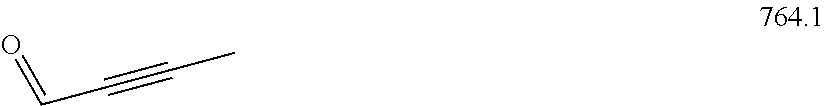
O=CC#CC
